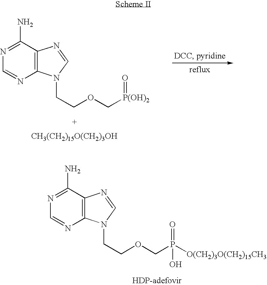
N1=C(N)C2=C(N=C1)N(CCOC[P(OH)2]=O)C=N2.[CH3(CH2)15O(CH2)3OH].N1=C(N)C2=C(N=C1)N(CCOCP(=O)([O(CH2)3O(CH2)15CH3])O)C=N2
